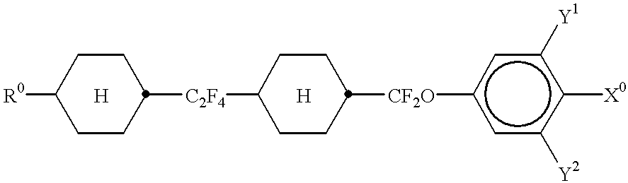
[R0]C1CCC([C2F4]C2CCC([CF2O]c3cc([Y2])c([X0])c([Y1])c3)CC2)CC1.[H].[H]
